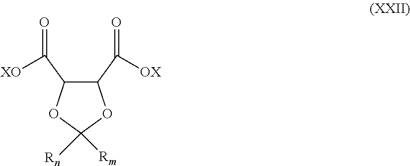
C1(C([OX])=O)C(C([XO])=O)OC([Rn])([Rm])O1
